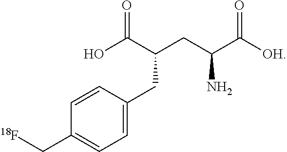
C1=C(CC(C(=O)O)CC(C([OH])=O)N)C=CC(C[18F])=C1
